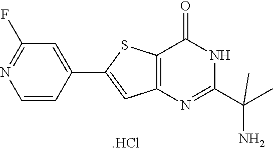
C1(F)=NC=CC(C2=CC3=C(S2)C(=O)NC(C(C)(N)C)=N3)=C1.[.HCl]
